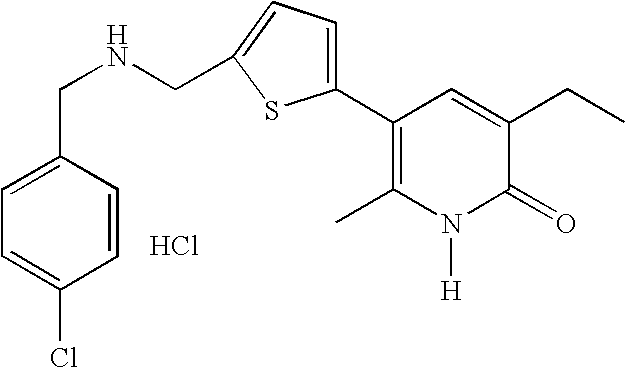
Cl.C1=C(CNCC2=CC=C(C3=C(C)N([H])C(=O)C(CC)=C3)S2)C=CC(Cl)=C1
